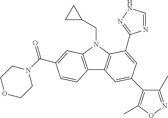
C12=C(N(CC3CC3)C3=C1C=C(C1=C(C)ON=C1C)C=C3C1=NNC=N1)C=C(C(N1CCOCC1)=O)C=C2
